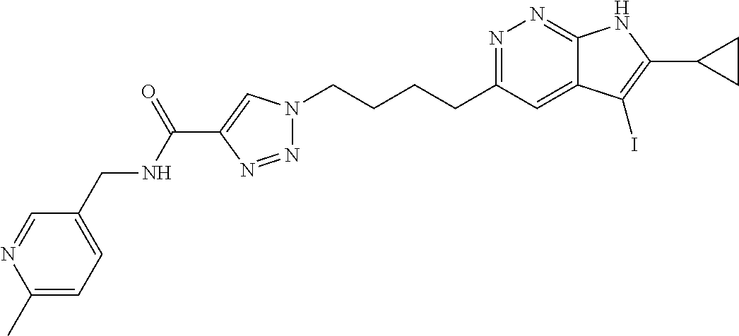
N1=C(CCCCN2N=NC(C(NCC3=CC=C(C)N=C3)=O)=C2)C=C2C(=N1)NC(C1CC1)=C2I
